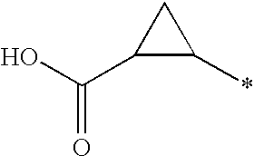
C1(C(O)=O)C(*)C1
